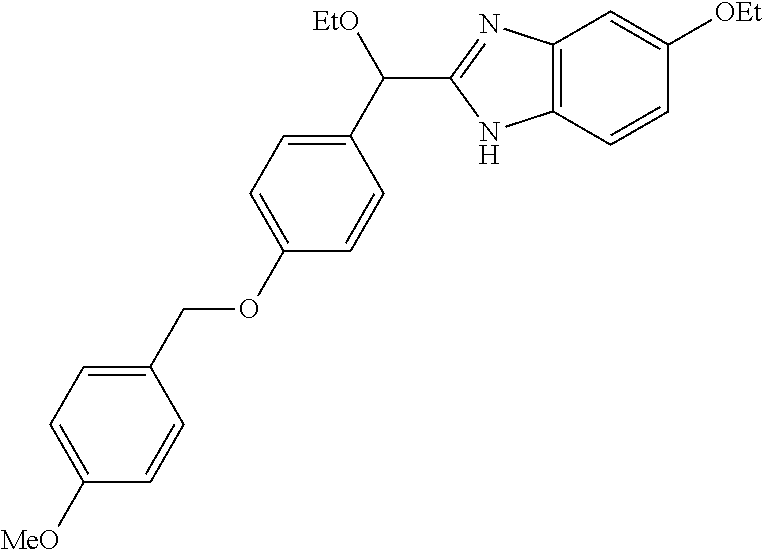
C1(OCC2=CC=C([MeO])C=C2)=CC=C(C([EtO])C2=NC3=C(N2)C=CC([OEt])=C3)C=C1
